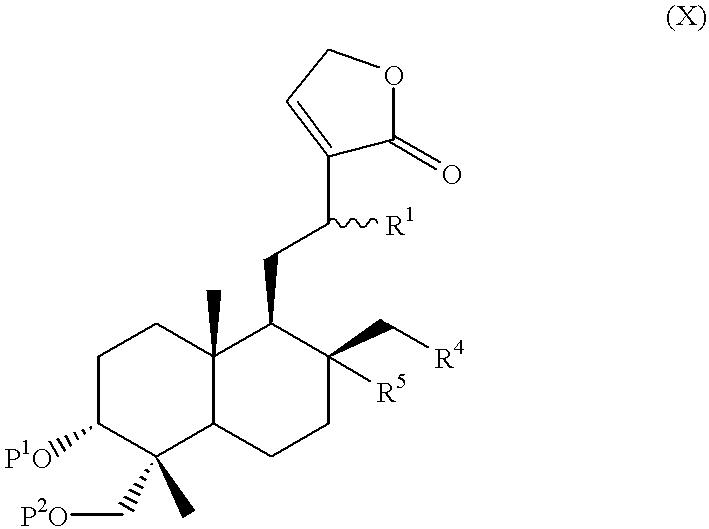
C1C([P1O])C(C)(C[P2O])C2C(C)(C1)C(CC(C1=CCOC1=O)[R1])C(C[R4])([R5])CC2
